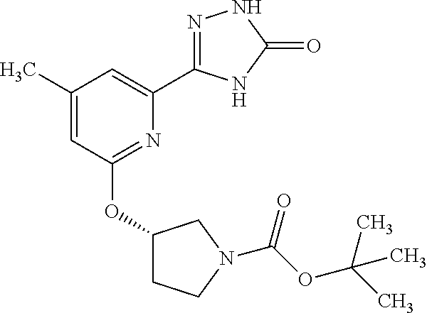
N1=C(OC2CCN(C(OC(C)(C)C)=O)C2)C=C(C)C=C1C1=NNC(=O)N1
